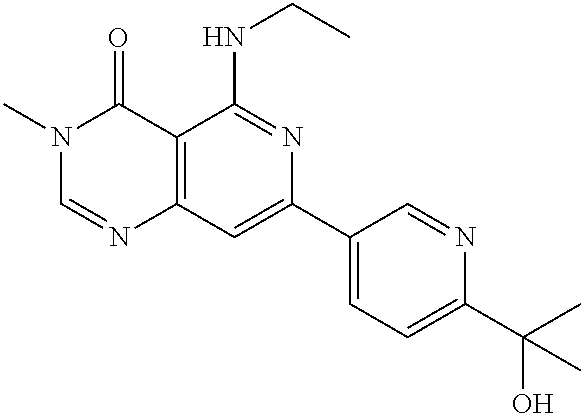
C12=C(C=C(C3=CC=C(C(C)(O)C)N=C3)N=C1NCC)N=CN(C)C2=O
